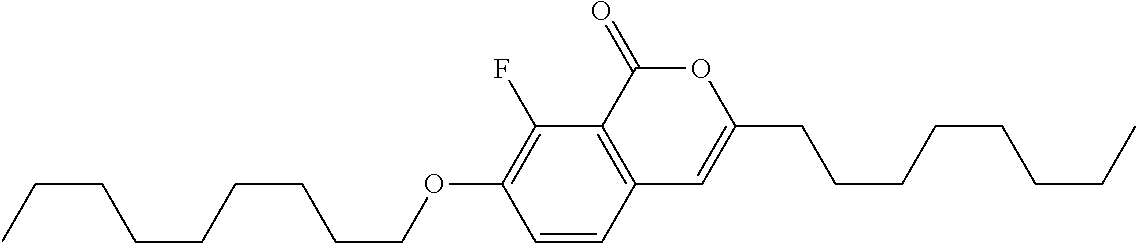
C1=CC2=C(C(F)=C1OCCCCCCCCC)C(=O)OC(CCCCCCCC)=C2
